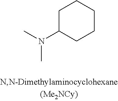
CN(C)C1CCCCC1
